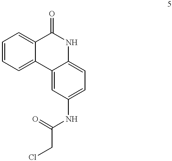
C1=CC=C2C(=C1)C(=O)NC1=CC=C(NC(CCl)=O)C=C21
